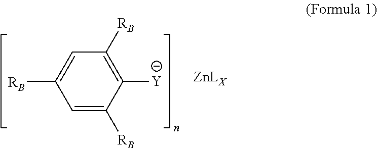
C1=C([RB])C([Y])=C([RB])C=C1[RB]
